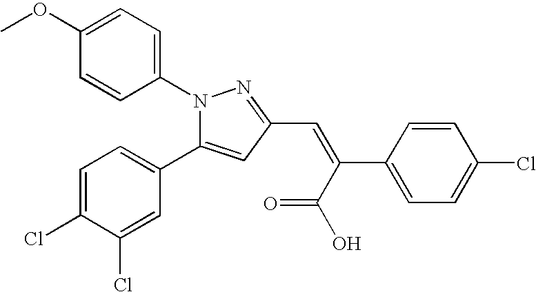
N1(C2=CC=C(OC)C=C2)C(C2=CC=C(Cl)C(Cl)=C2)=CC(C=C(C(=O)O)C2=CC=C(Cl)C=C2)=N1
